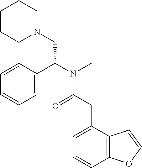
C1=C(C(N(C)C(CC2=CC=CC3=C2C=CO3)=O)CN2CCCCC2)C=CC=C1
